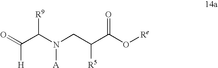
O=C(C(N(CC(C(O[Re])=O)[R5])[A])[R9])[H]
